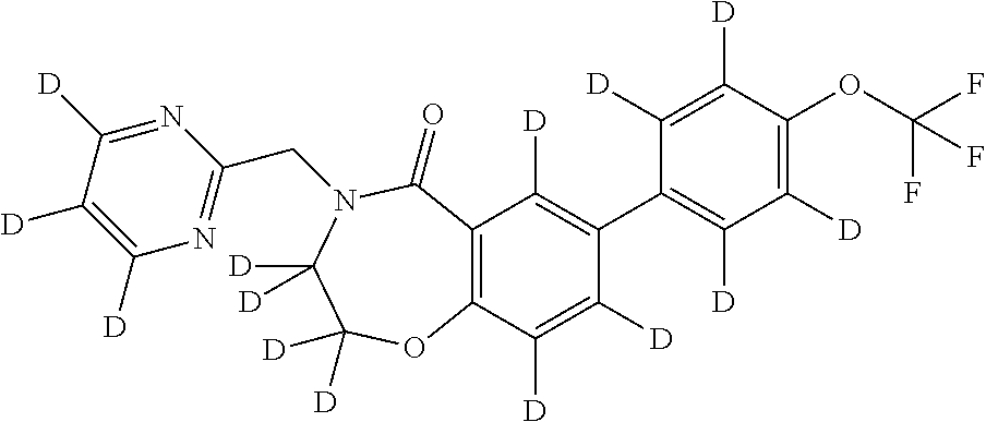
C12=C(C([D])=C([D])C(C3=C([D])C([D])=C(OC(F)(F)F)C([D])=C3[D])=C1[D])OC([D])([D])C([D])([D])N(CC1=NC([D])=C([D])C([D])=N1)C2=O
